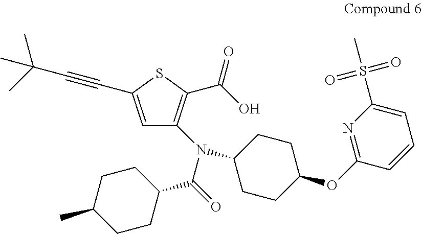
C1=C(C#CC(C)(C)C)SC(C(=O)O)=C1N(C(=O)C1CCC(C)CC1)C1CCC(OC2=NC(S(=O)(C)=O)=CC=C2)CC1
